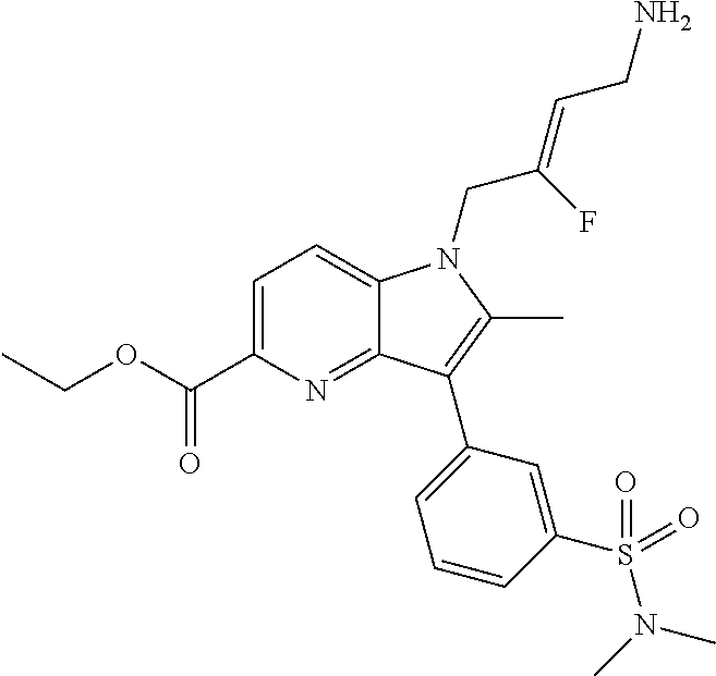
C1=C(C(OCC)=O)N=C2C(=C1)N(CC(=CCN)F)C(C)=C2C1=CC=CC(S(N(C)C)(=O)=O)=C1
